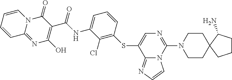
C1=CC(SC2=CN=C(N3CCC4(CC3)CCCC4N)N3C2=NC=C3)=C(Cl)C(NC(C2=C(O)N=C3N(C2=O)C=CC=C3)=O)=C1
